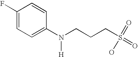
C1(F)=CC=C(N(CCCS(=O)(O)=O)[H])C=C1
